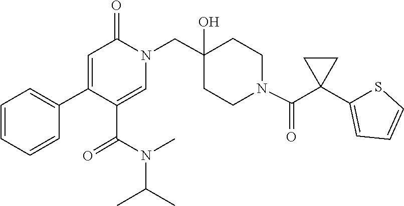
CC(C)N(C(C1=CN(CC2(O)CCN(C(C3(C4=CC=CS4)CC3)=O)CC2)C(=O)C=C1C1=CC=CC=C1)=O)C
